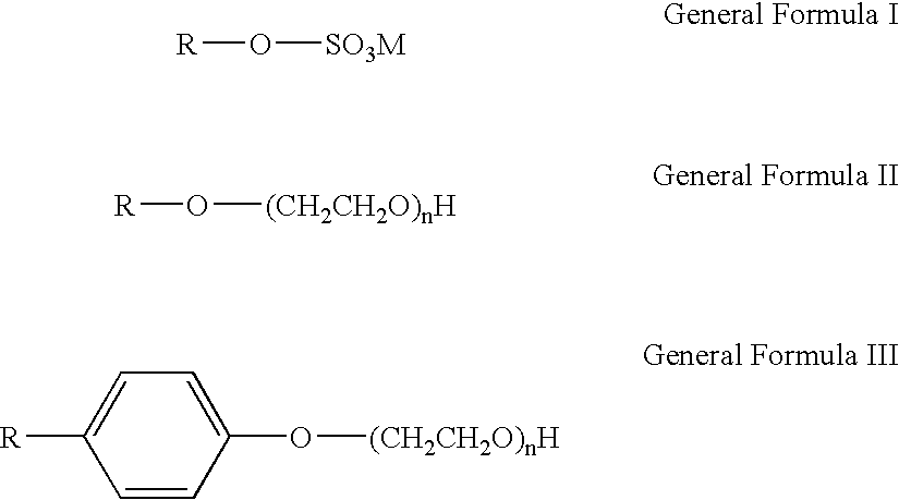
[R]O[SO3M].[R]O[(CH2CH2O)nH].C1(O[(CH2CH2O)nH])=CC=C([R])C=C1
